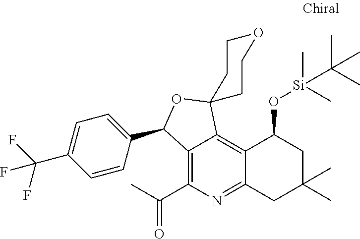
C12=C(C(C)=O)N=C3C(=C1C1(OC2C2=CC=C(C(F)(F)F)C=C2)CCOCC1)C(O[Si](C(C)(C)C)(C)C)CC(C)(C)C3
